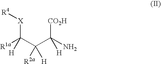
[R4][X]C(C([H])(C([CO2H])(N)[H])[R2a])([R1a])[H]
